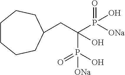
C(C(P([ONa])(=O)O)(P(O)(=O)[ONa])O)C1CCCCCC1
